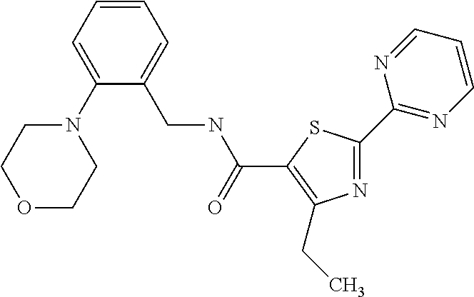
N1=C(C2=NC=CC=N2)SC(C(NCC2=CC=CC=C2N2CCOCC2)=O)=C1CC
